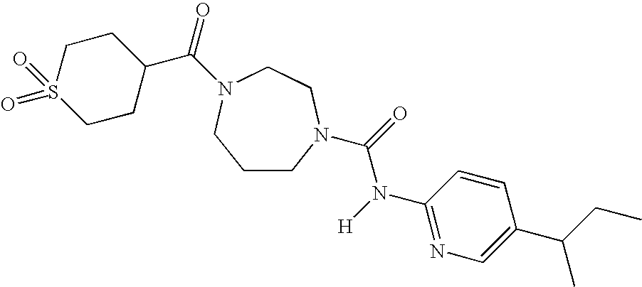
C(C1CCS(=O)(=O)CC1)(=O)N1CCN(C(=O)N([H])C2=NC=C(C(CC)C)C=C2)CCC1
